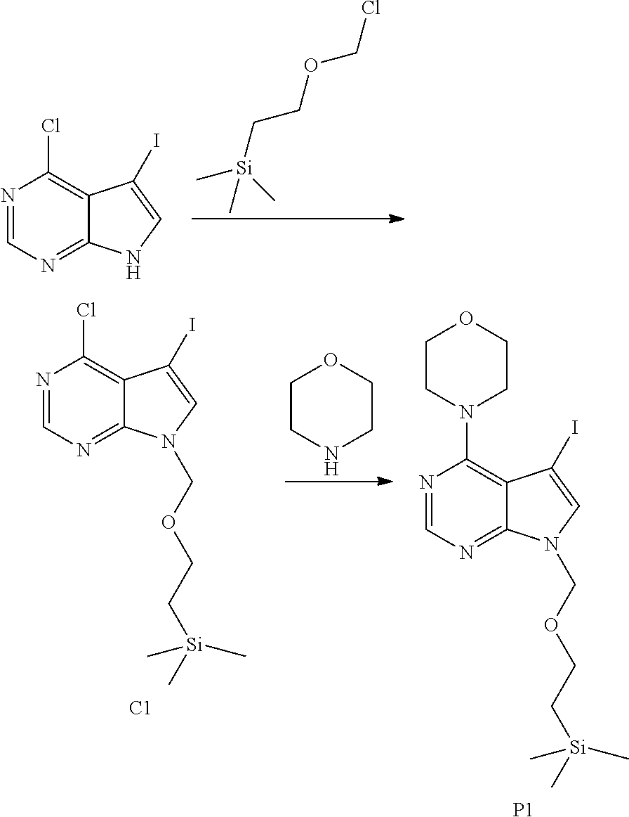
N1=CN=C2C(=C1Cl)C(I)=CN2.C(C[Si](C)(C)C)OCCl.N1=CN=C2C(=C1Cl)C(I)=CN2COCC[Si](C)(C)C.[C1].C1CNCCO1.N1=CN=C2C(=C1N1CCOCC1)C(I)=CN2COCC[Si](C)(C)C.[P1]
